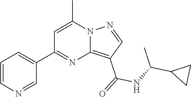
C12=C(C(=O)NC(C3CC3)C)C=NN1C(C)=CC(C1=CC=CN=C1)=N2
